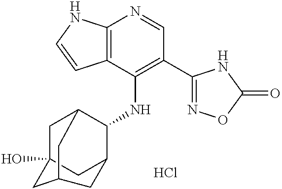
C12=C(C(NC3C4CC5(O)CC3CC(C5)C4)=C(C3=NOC(=O)N3)C=N1)C=CN2.Cl
